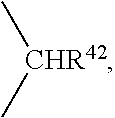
[CHR42](C)C
